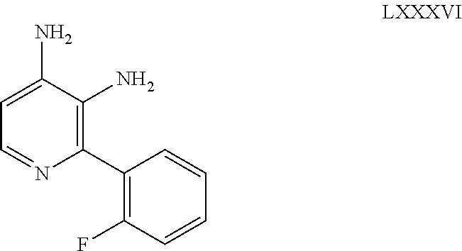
NC1=CC=NC(C2=C(F)C=CC=C2)=C1N
